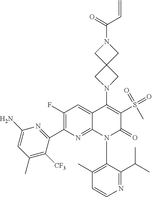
C1=CN=C(C(C)C)C(N2C(=O)C(S(=O)(=O)C)=C(N3CC4(C3)CN(C(=O)C=C)C4)C3=CC(F)=C(C4=NC(N)=CC(C)=C4[CF3])N=C23)=C1C
